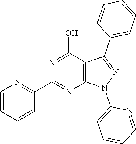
C12=C(C(O)=NC(C3=NC=CC=C3)=N1)C(C1=CC=CC=C1)=NN2C1=CC=CC=N1
